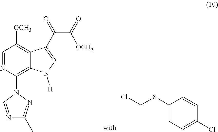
C1=NC(N2C=NC(C)=N2)=C2C(=C1[OCH3])C(C(C([OCH3])=O)=O)=CN2[H].C1(SCCl)=CC=C(Cl)C=C1
